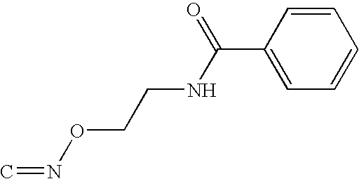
C1(C(NCCON=C)=O)=CC=CC=C1
